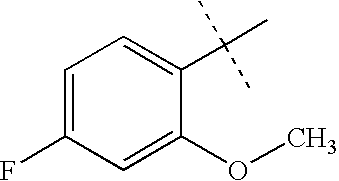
C1=C(OC)C(C(C)(C)C)=CC=C1F
